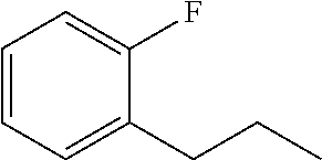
C1(CCC)=CC=CC=C1F
